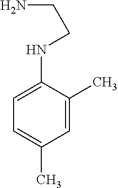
C1=C(C)C(NCCN)=CC=C1C
